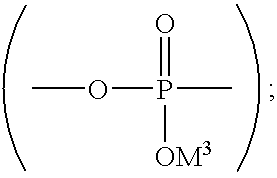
P(C)(OC)(=O)[OM3]
